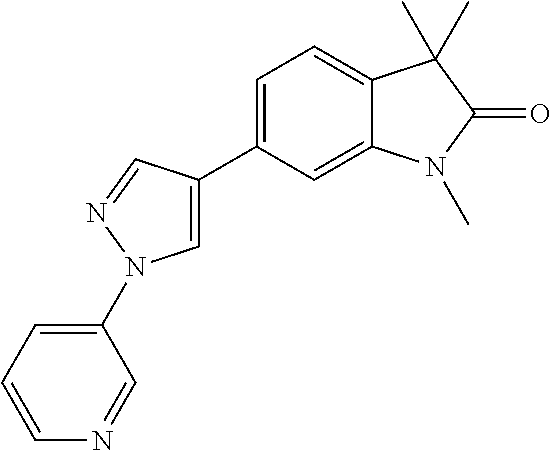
C1=C(C2=CC=C3C(=C2)N(C)C(=O)C3(C)C)C=NN1C1=CC=CN=C1
